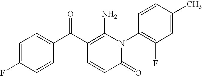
C1=C(F)C=CC(C(C2=C(N)N(C3=C(F)C=C(C)C=C3)C(=O)C=C2)=O)=C1
